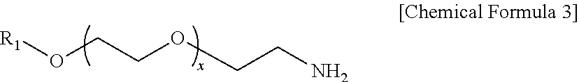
[R1]OCCOCCN
